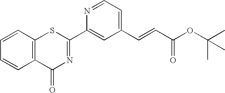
C1(C2=CC(C=CC(OC(C)(C)C)=O)=CC=N2)=NC(=O)C2=C(S1)C=CC=C2
